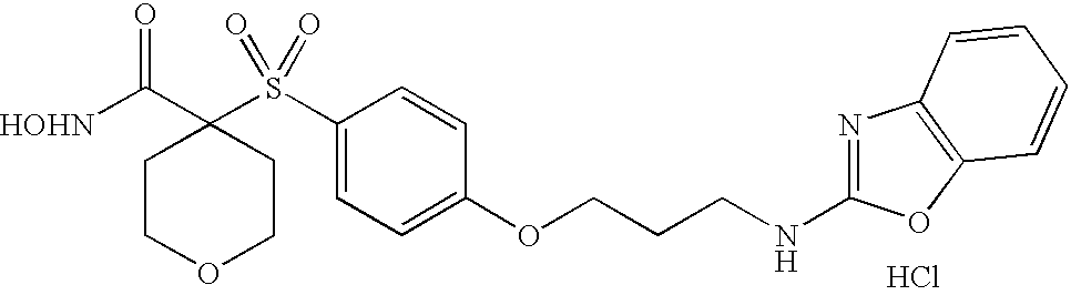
[HOHN]C(C1(S(C2=CC=C(OCCCNC3=NC4=C(O3)C=CC=C4)C=C2)(=O)=O)CCOCC1)=O.Cl
